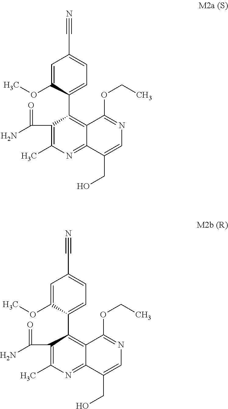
C12=C(C3=CC=C(C#N)C=C3OC)C(C(=O)N)=C(C)N=C1C(CO)=CN=C2OCC.C12=C(C3=CC=C(C#N)C=C3OC)C(C(=O)N)=C(C)N=C1C(CO)=CN=C2OCC
